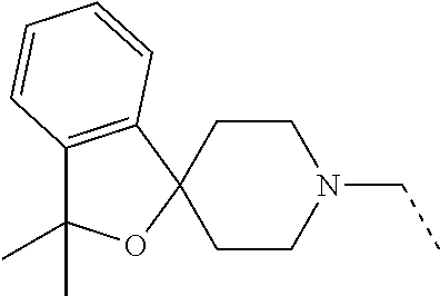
C12(CCN(CC)CC1)OC(C)(C)C1=C2C=CC=C1
